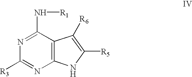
C1(N[R1])=NC([R3])=NC2=C1C([R6])=C([R5])N2
